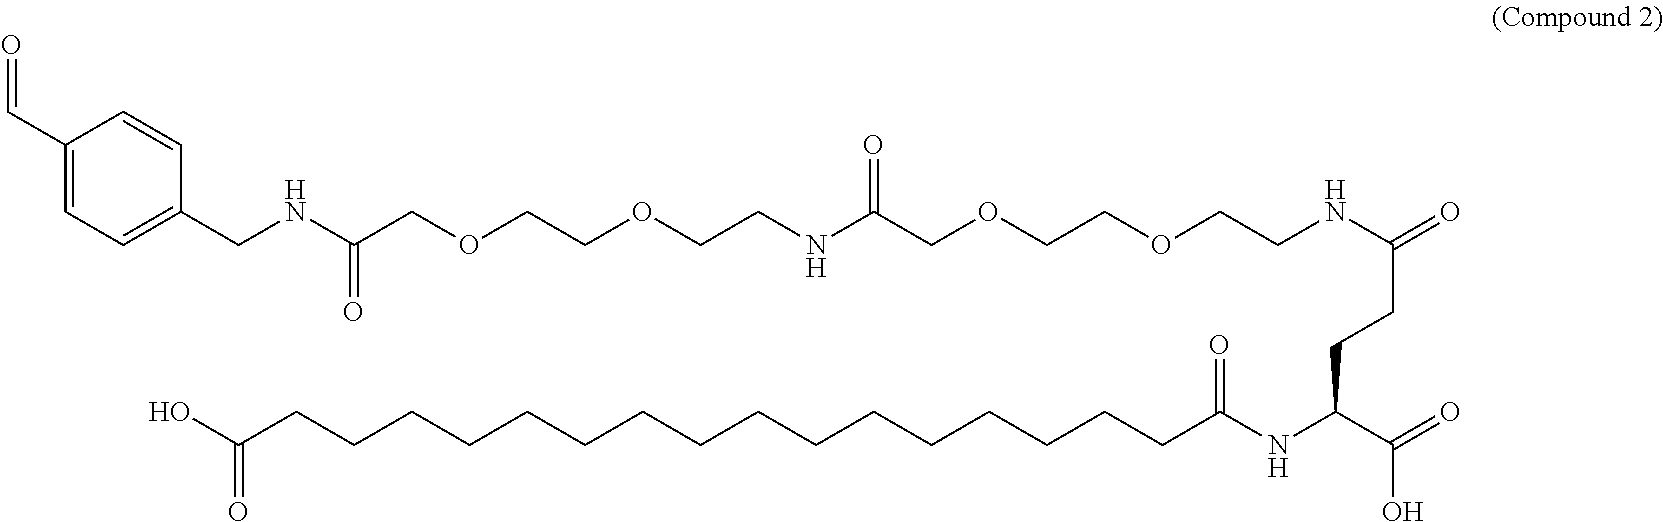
C1(C=O)=CC=C(CNC(COCCOCCNC(COCCOCCNC(=O)CCC(NC(CCCCCCCCCCCCCCCCC(O)=O)=O)C(=O)O)=O)=O)C=C1
